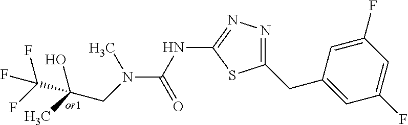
CN(C(NC1=NN=C(CC2=CC(F)=CC(F)=C2)S1)=O)CC(C)(O)C(F)(F)F
